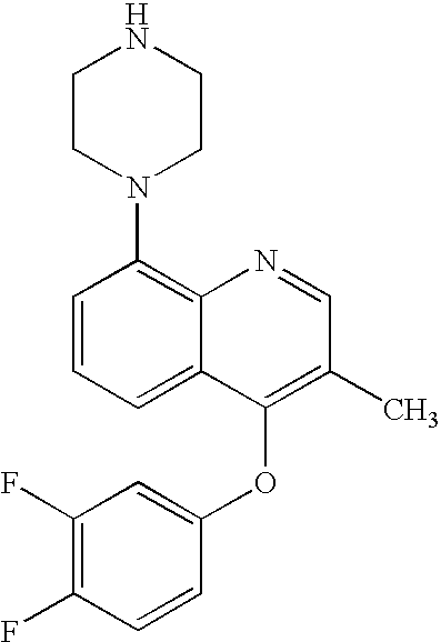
C1CN(C2=C3C(=CC=C2)C(OC2=CC(F)=C(F)C=C2)=C(C)C=N3)CCN1
